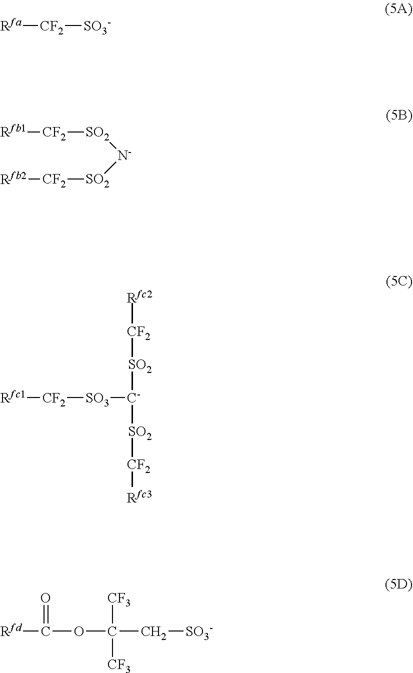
[Rfa][CF2][SO3-].[Rfb1][CF2][SO2][N-][SO2][CF2][Rfb2].[Rfc1][CF2][SO3][C-]([SO2][CF2][Rfc2])[SO2][CF2][Rfc3].[Rfd]C(OC(C[SO3-])([CF3])[CF3])=O
